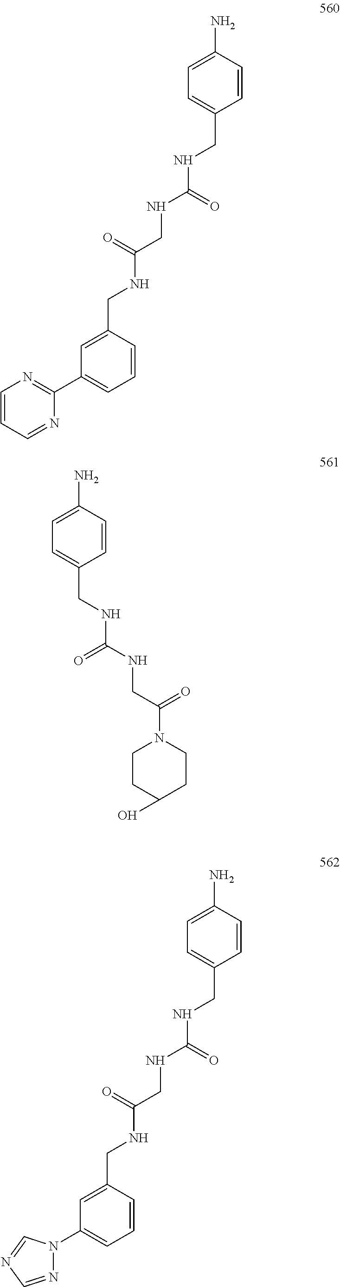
C1=CC(N)=CC=C1CNC(=O)NCC(=O)NCC1=CC(C2=NC=CC=N2)=CC=C1.C1=CC(N)=CC=C1CNC(=O)NCC(=O)N1CCC(O)CC1.C1=CC(N)=CC=C1CNC(=O)NCC(=O)NCC1=CC(N2N=CN=C2)=CC=C1
